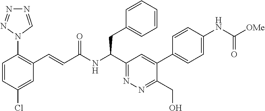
C1=C(Cl)C=CC(N2C=NN=N2)=C1C=CC(NC(C1=NN=C(CO)C(C2=CC=C(NC(=O)[OMe])C=C2)=C1)CC1=CC=CC=C1)=O
